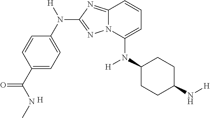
C1=CC(C(NC)=O)=CC=C1N([H])C1=NN2C(=N1)C=CC=C2N(C1CCC(N[H])CC1)[H].[H]
